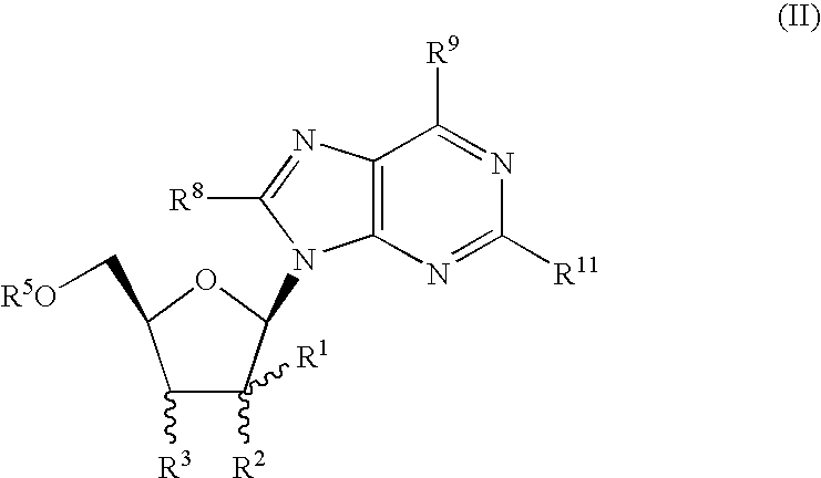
C1([R3])C([R2])([R1])C(N2C3=C(N=C2[R8])C([R9])=NC([R11])=N3)OC1C[R5O]
